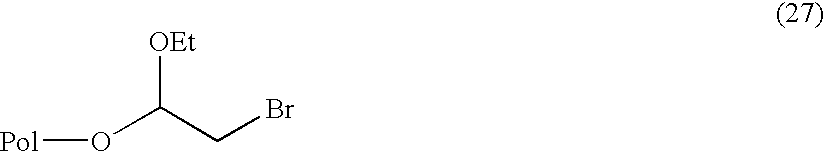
[Pol]OC(CBr)[OEt]
